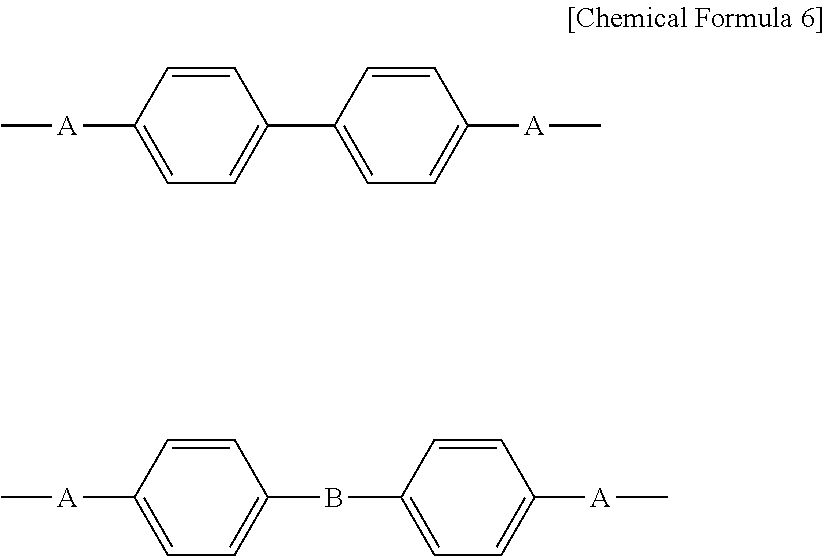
C1=CC(C2=CC=C([A]C)C=C2)=CC=C1[A]C.C1(BC2=CC=C([A]C)C=C2)=CC=C([A]C)C=C1
